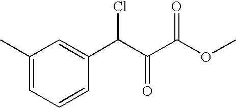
C1(C)=CC=CC(C(C(C(OC)=O)=O)Cl)=C1
